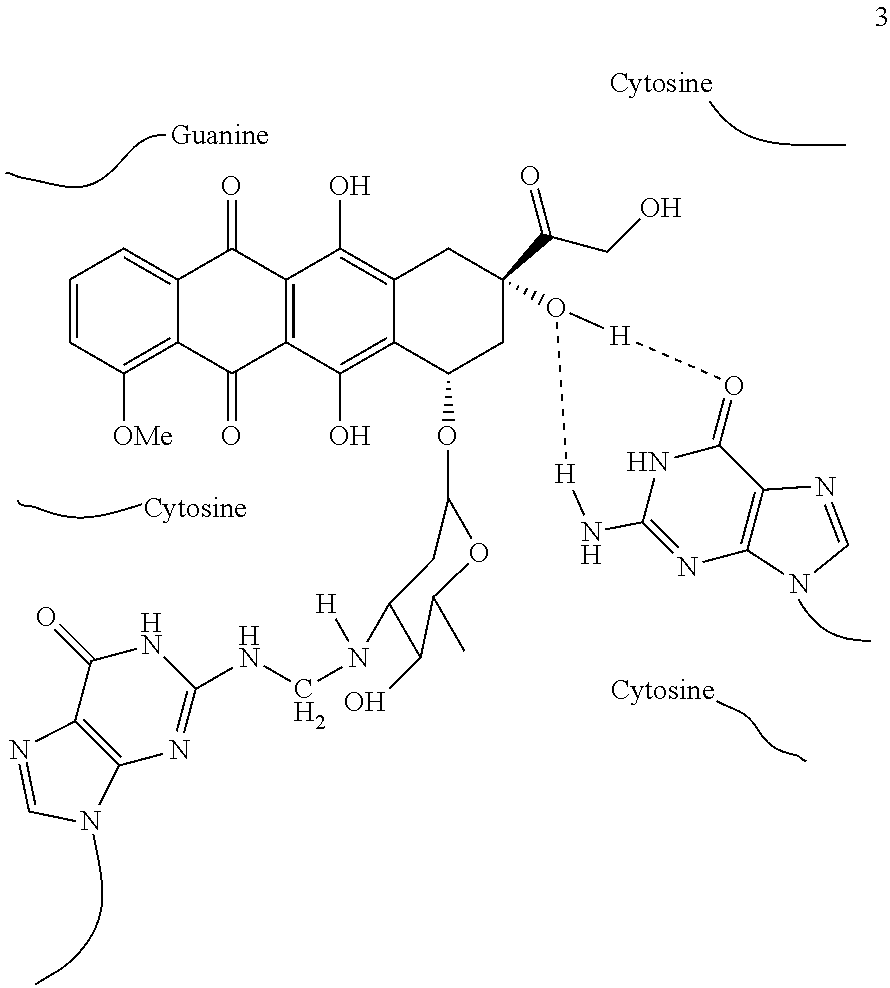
C1=CC([OMe])=C2C(=C1)C(=O)C1=C(C2=O)C(O)=C2C(=C1O)CC(C(CO)=O)(O1[H]O=C3NC(=NC4=C3N=CN4)N[H]1)CC2OC1OC(C)C(O)C(N(CNC2=NC3=C(C(=O)N2)N=CN3)[H])C1
